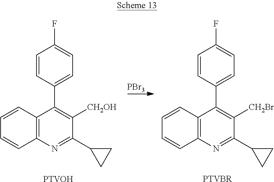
[PBr3].C1=CC(C2=C([CH2Br])C(C3CC3)=NC3=C2C=CC=C3)=CC=C1F.[PTVBR].C1=CC(C2=C([CH2OH])C(C3CC3)=NC3=C2C=CC=C3)=CC=C1F.[PTVOH]
